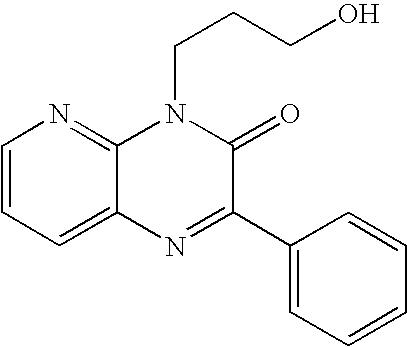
C1=CC=C2C(=N1)N(CCCO)C(=O)C(C1=CC=CC=C1)=N2
